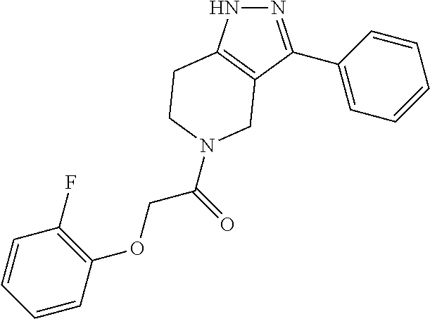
N1N=C(C2=CC=CC=C2)C2=C1CCN(C(COC1=C(F)C=CC=C1)=O)C2
